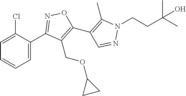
C1(C2=NOC(C3=C(C)N(CCC(O)(C)C)N=C3)=C2COC2CC2)=CC=CC=C1Cl
